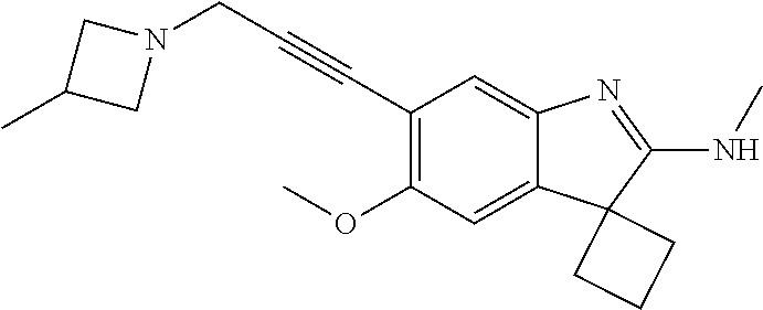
C12=CC(OC)=C(C#CCN3CC(C)C3)C=C1N=C(NC)C21CCC1
